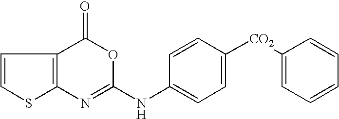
C12=C(C(=O)OC(NC3=CC=C([CO2]C4=CC=CC=C4)C=C3)=N1)C=CS2
